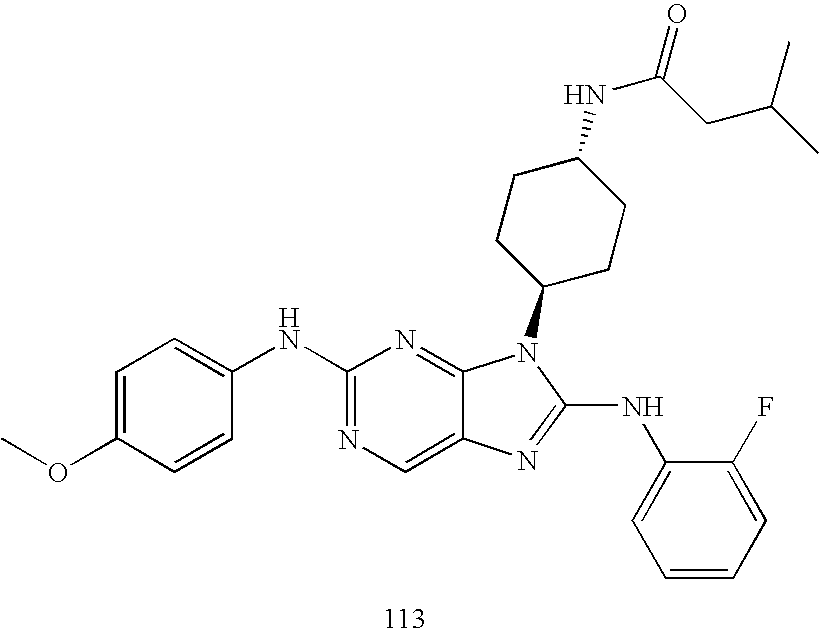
C1=C(OC)C=CC(NC2=NC=C3C(=N2)N(C2CCC(NC(CC(C)C)=O)CC2)C(NC2=CC=CC=C2F)=N3)=C1
